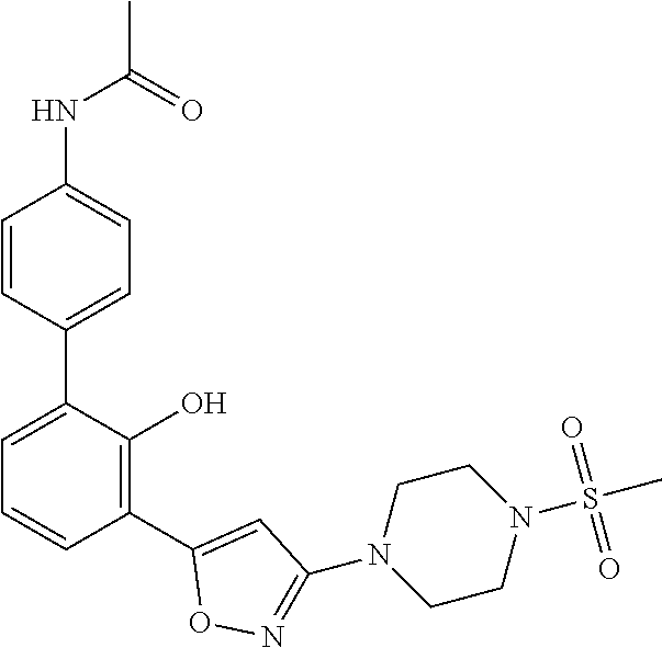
C1(NC(=O)C)=CC=C(C2=CC=CC(C3=CC(N4CCN(S(C)(=O)=O)CC4)=NO3)=C2O)C=C1
